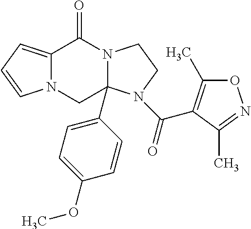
C12=CC=CN1CC1(C3=CC=C(OC)C=C3)N(C2=O)CCN1C(=O)C1=C(C)ON=C1C
